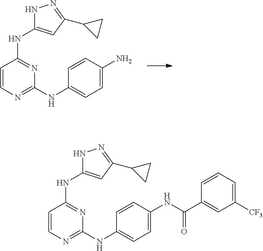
C1=CN=C(NC2=CC=C(N)C=C2)N=C1NC1=CC(C2CC2)=NN1.C1=CN=C(NC2=CC=C(NC(C3=CC([CF3])=CC=C3)=O)C=C2)N=C1NC1=CC(C2CC2)=NN1
